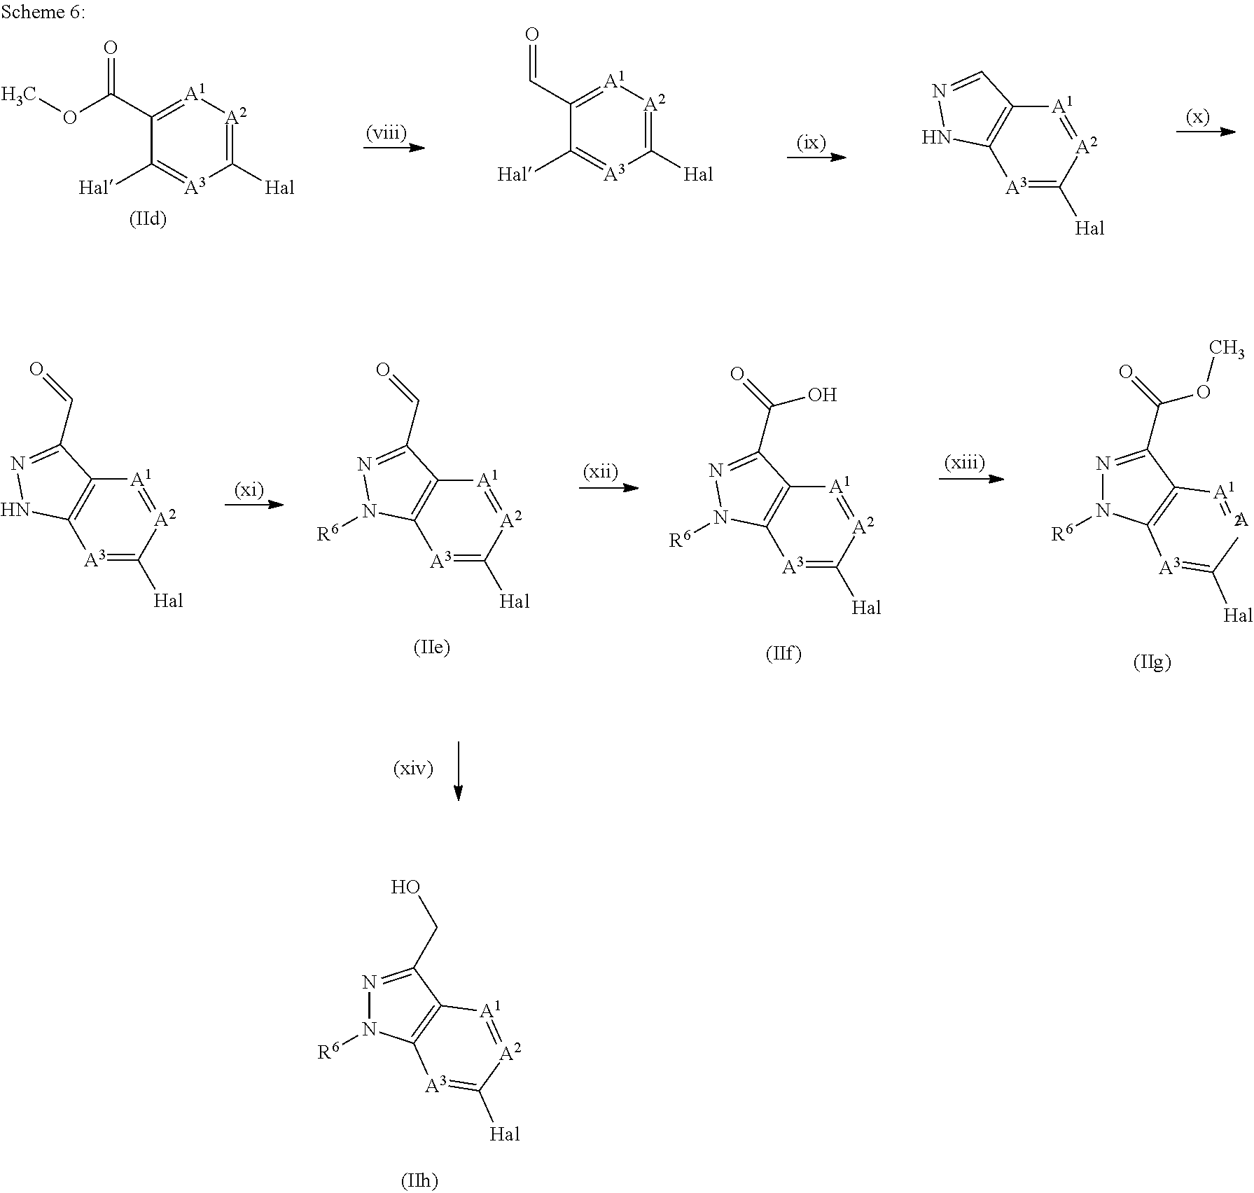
[A3]1=C([Hal])[A2]=[A1]C2=C1NN=C2C=O.[A3]1=C([Hal])[A2]=[A1]C2=C1N([R6])N=C2C=O.[A3]1=C([Hal])[A2]=[A1]C2=C1N([R6])N=C2C(=O)O.N1=C(C(=O)OC)C2=C(N1[R6])[A3]=C([Hal])[A2]=[A1]2.N1=C(CO)C2=C(N1[R6])[A3]=C([Hal])[A2]=[A1]2.C1(C(OC)=O)=[A1][A2]=C([Hal])[A3]=C1[Hal].C1(C=O)=[A1][A2]=C([Hal])[A3]=C1[Hal].[A3]1=C([Hal])[A2]=[A1]C2=C1NN=C2
